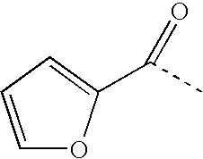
C1=CC=C(C(=O)C)O1
